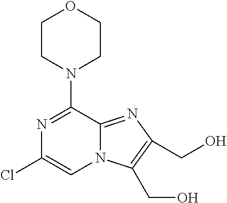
N1=C(N2CCOCC2)C2=NC(CO)=C(CO)N2C=C1Cl
